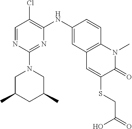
C1=NC(N2CC(C)CC(C)C2)=NC(NC2=CC3=C(C=C2)N(C)C(=O)C(SCC(=O)O)=C3)=C1Cl
